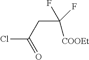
C(CC(Cl)=O)(F)(F)[COOEt]
